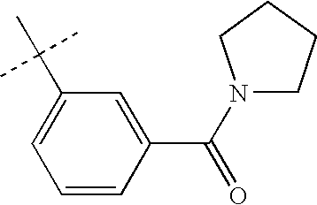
C1(C(N2CCCC2)=O)=CC(C(C)(C)C)=CC=C1
